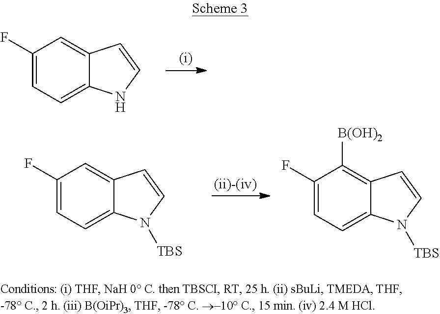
C1(F)=CC=C2C(=C1)C=CN2.C1(F)=CC=C2C(=C1)C=CN2[TBS].C1(F)=CC=C2C(=C1[B(OH)2])C=CN2[TBS]
